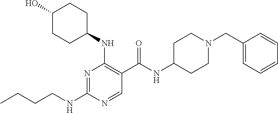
CCCCNC1=NC(NC2CCC(O)CC2)=C(C(NC2CCN(CC3=CC=CC=C3)CC2)=O)C=N1
